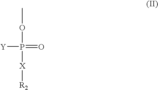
COP([X][R2])(=O)[Y]
